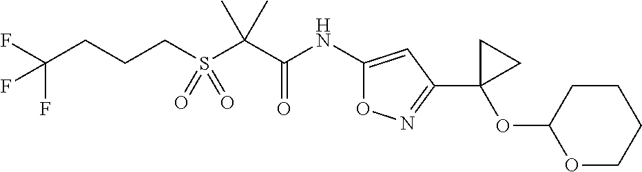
C(S(C(C(NC1=CC(C2(OC3OCCCC3)CC2)=NO1)=O)(C)C)(=O)=O)CCC(F)(F)F
